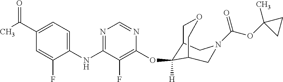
C1(NC2=NC=NC(OC3([H])C4COCC3CN(C(OC3(C)CC3)=O)C4)=C2F)=CC=C(C(C)=O)C=C1F
